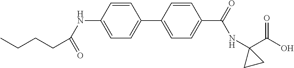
N(C1=CC=C(C2=CC=C(C(=O)NC3(C(O)=O)CC3)C=C2)C=C1)C(=O)CCCC
